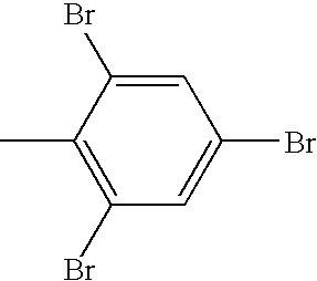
C1(Br)=C(C)C(Br)=CC(Br)=C1
